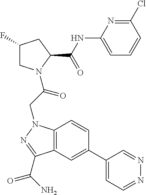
C1(F)CN(C(CN2C3=C(C=C(C4=CC=NN=C4)C=C3)C(C(N)=O)=N2)=O)C(C(NC2=CC=CC(Cl)=N2)=O)C1
